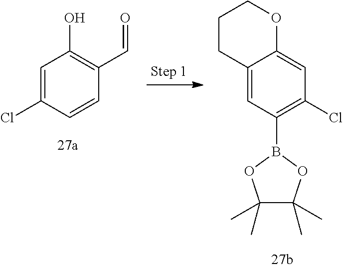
C1=C(Cl)C=CC(C=O)=C1O.C12=CC(B3OC(C)(C)C(C)(C)O3)=C(Cl)C=C1OCCC2
